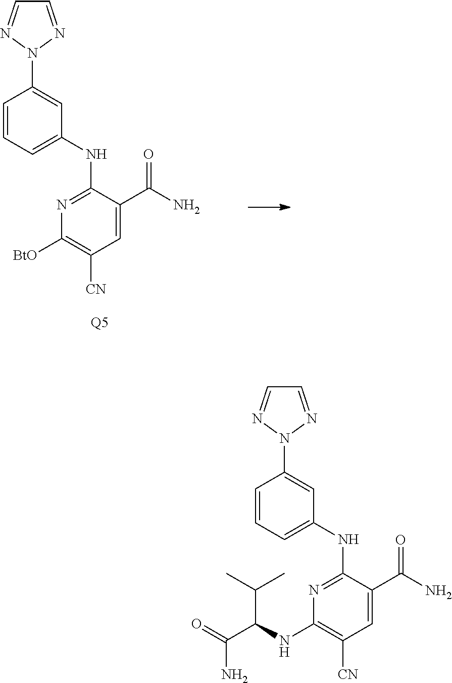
C1=CC=C(NC2=NC([BtO])=C([CN])C=C2C(N)=O)C=C1N1N=CC=N1.[Q5].C1=CC=C(NC2=NC(NC(C(C)C)C(=O)N)=C([CN])C=C2C(N)=O)C=C1N1N=CC=N1
